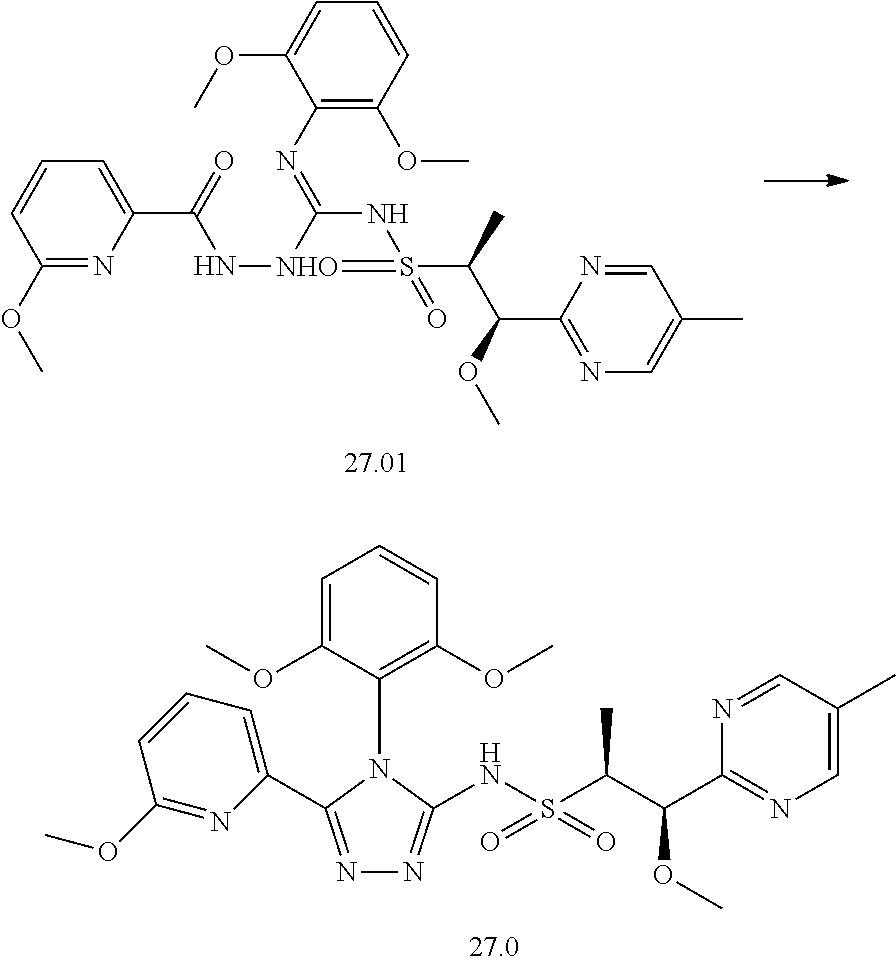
C1=CC=C(C2=NN=C(NS(C(C(C3=NC=C(C)C=N3)OC)C)(=O)=O)N2C2=C(OC)C=CC=C2OC)N=C1OC.C1=CC(OC)=NC(C(N[NHO]2=S(=O)(C(C(C3=NC=C(C)C=N3)OC)C)NC2=NC2=C(OC)C=CC=C2OC)=O)=C1
